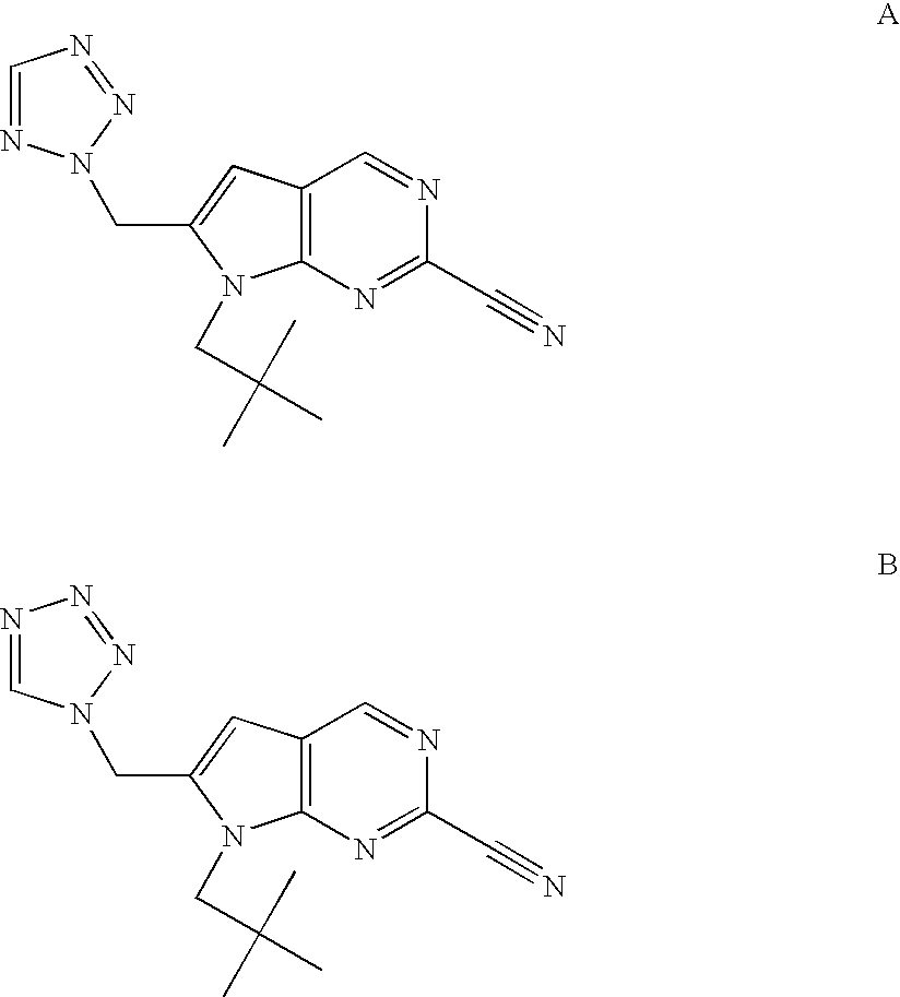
C1=NN(CC2=CC3=C(N2CC(C)(C)C)N=C(C#N)N=C3)N=N1.N1=CN(CC2=CC3=C(N2CC(C)(C)C)N=C(C#N)N=C3)N=N1
